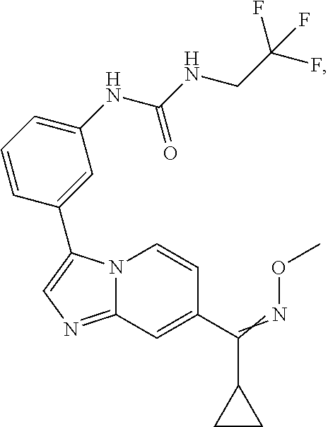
N12C(=NC=C1C1=CC(NC(NCC(F)(F)F)=O)=CC=C1)C=C(C(=NOC)C1CC1)C=C2
